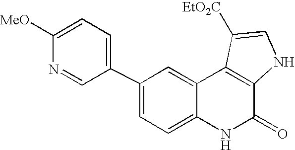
C1(C2=CC=C([MeO])N=C2)=CC=C2C(=C1)C1=C(C(=O)N2)NC=C1[EtO2C]
